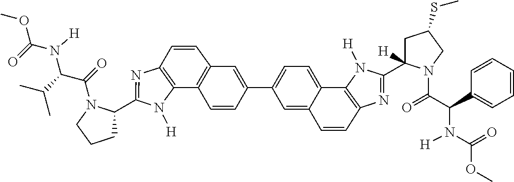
C12=C(N=C(C3CCCN3C(=O)C(C(C)C)N(C(=O)OC)[H])N1[H])C=CC1=C2C=CC(C2=CC=C3C4=C(N=C(C5([H])CC(SC)CN5C(=O)C(C5=CC=CC=C5)N([H])C(=O)OC)N4[H])C=CC3=C2)=C1
